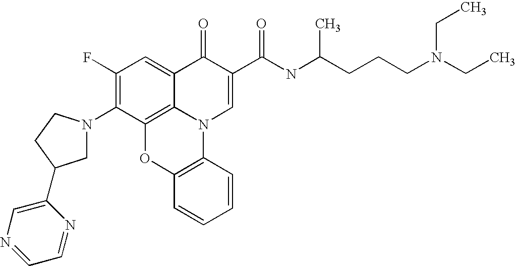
C1(F)=C(N2CC(C3=CN=CC=N3)CC2)C2=C3C(=C1)C(=O)C(C(NC(CCCN(CC)CC)C)=O)=CN3C1=C(O2)C=CC=C1
